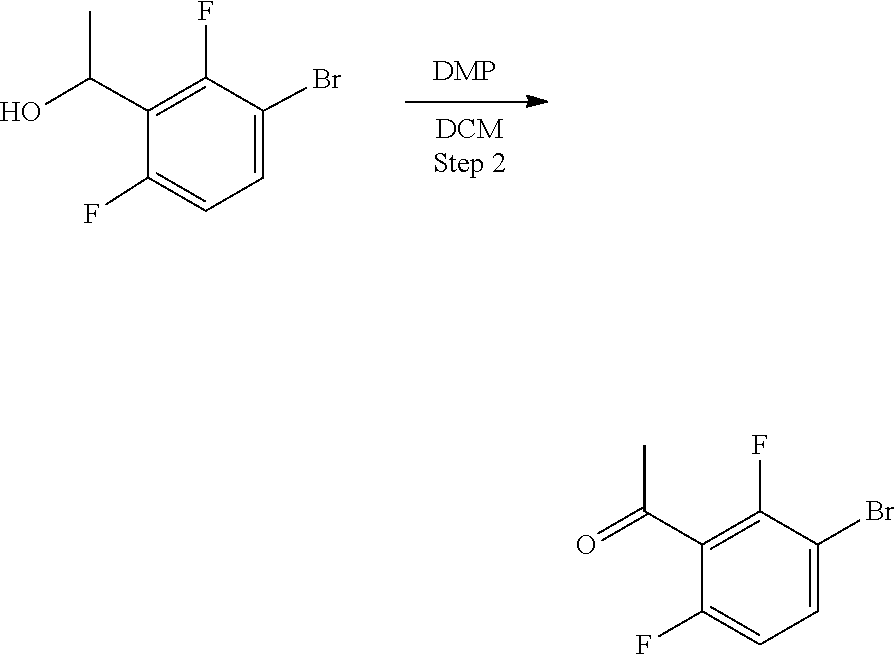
C1(F)=C(C(O)C)C(F)=CC=C1Br.C1(F)=CC=C(Br)C(F)=C1C(=O)C
